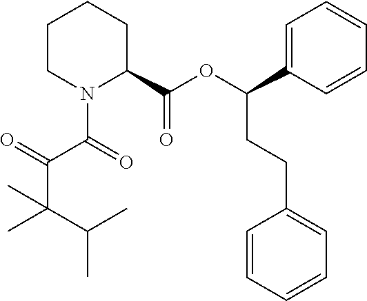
C1CN(C(=O)C(C(C)(C)C(C)C)=O)C(C(OC(CCC2=CC=CC=C2)C2=CC=CC=C2)=O)CC1
